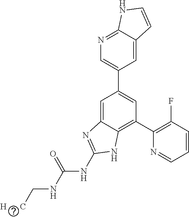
C1=C2C(=NC=C1C1=CC(C3=C(F)C=CC=N3)=C3C(=C1)N=C(NC(NC[H      C])=O)N3)NC=C2
